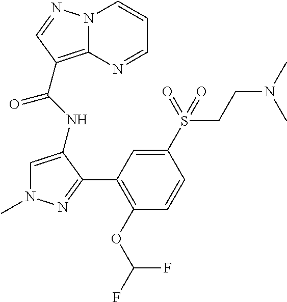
N12C(=C(C(NC3=CN(C)N=C3C3=C(OC(F)F)C=CC(S(CCN(C)C)(=O)=O)=C3)=O)C=N1)N=CC=C2
